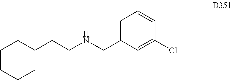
C1(CCNCC2=CC=CC(Cl)=C2)CCCCC1
